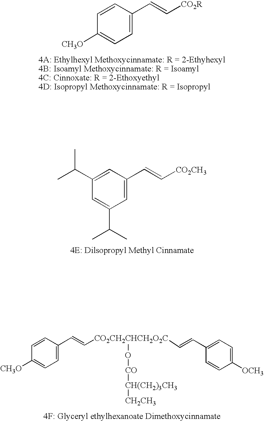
CC(C1=CC(C=C[CO2CH3])=CC(C(C)C)=C1)C.C1=CC(C=C[CO2CH2CHCH2O2C](O[CO][CH(CH2)3CH3][CH2CH3])C=CC2=CC=C([OCH3])C=C2)=CC=C1[CH3O].C1=CC(C=C[CO2R])=CC=C1[CH3O]
